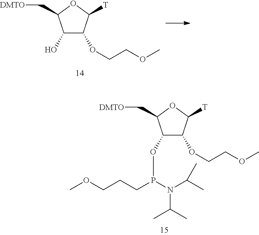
C1(O)C(OCCOC)C([T])OC1C[DMTO].C1(OP(CCCOC)N(C(C)C)C(C)C)C(OCCOC)C([T])OC1C[DMTO]
